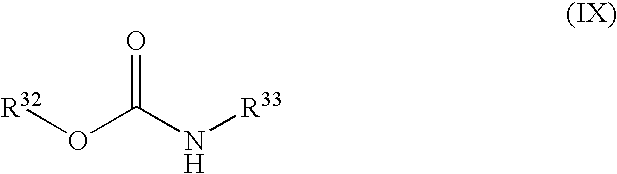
[R32]OC(N[R33])=O
